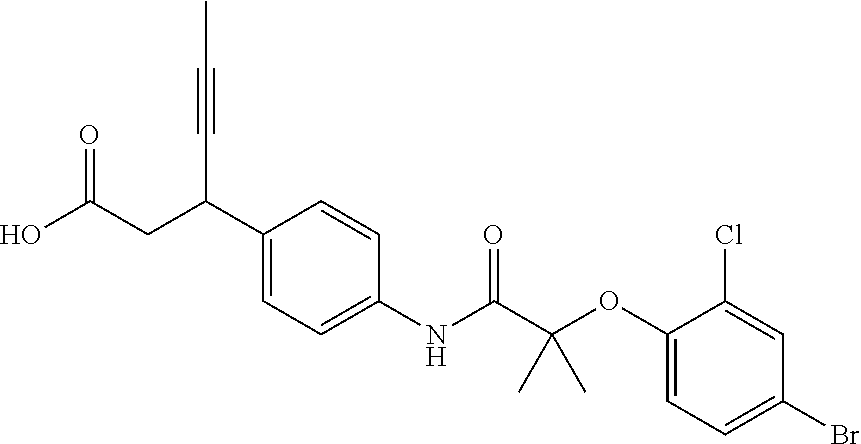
C1(C(CC(O)=O)C#CC)=CC=C(NC(C(OC2=CC=C(Br)C=C2Cl)(C)C)=O)C=C1
